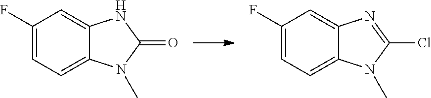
C1(F)=CC=C2C(=C1)N=C(Cl)N2C.C1(F)=CC=C2C(=C1)NC(=O)N2C
